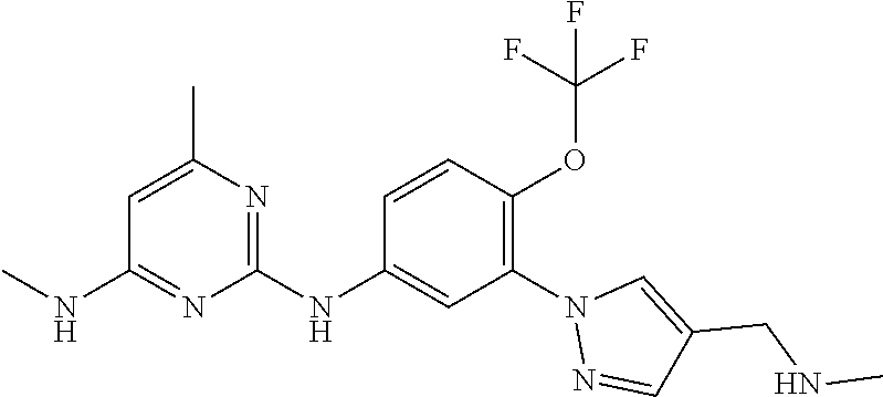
C1(NC2=CC(N3N=CC(CNC)=C3)=C(OC(F)(F)F)C=C2)=NC(C)=CC(NC)=N1
